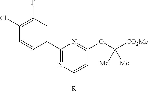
C1(C2=CC(F)=C(Cl)C=C2)=NC([R])=CC(OC([CO2Me])([Me])[Me])=N1
